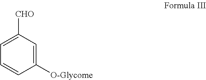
C1=C([CHO])C=C([O-Glycome])C=C1
